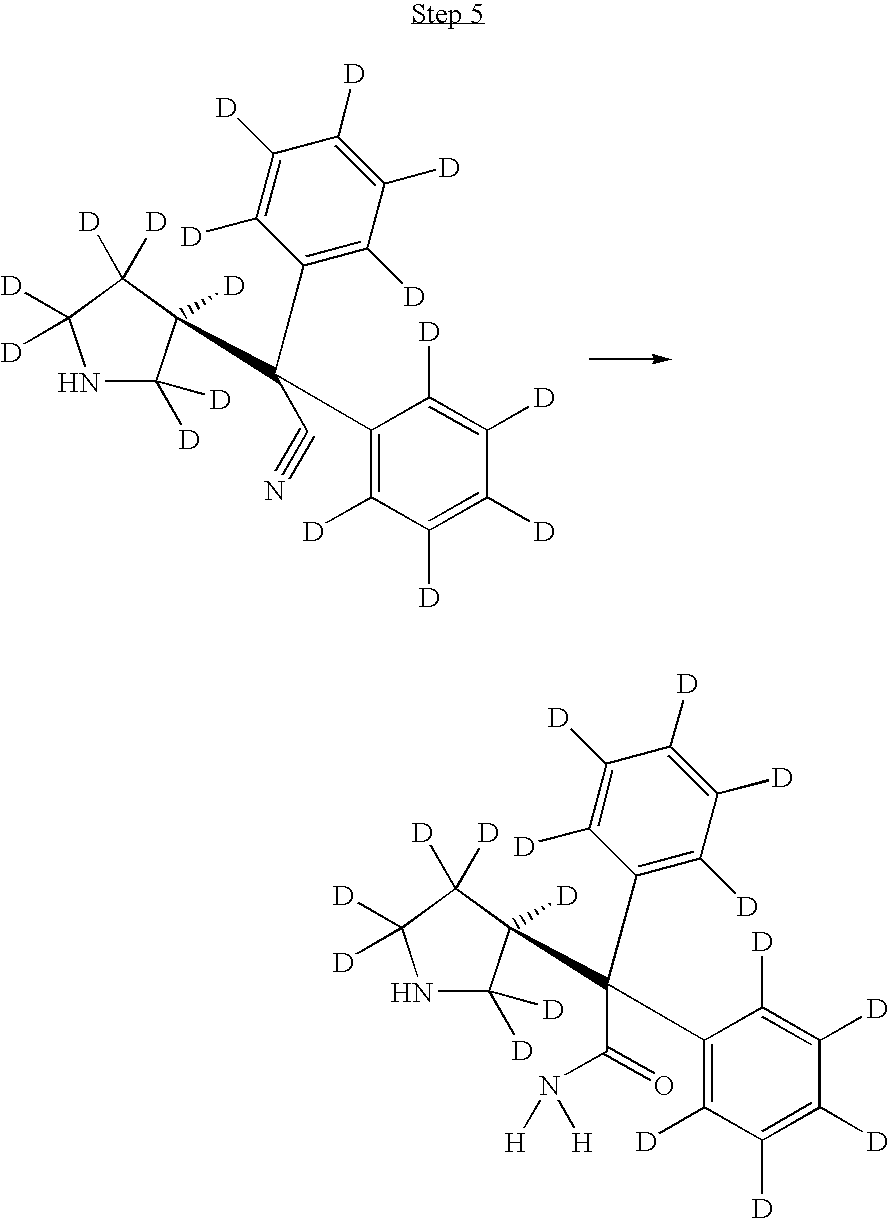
C1([D])([D])NC([D])([D])C([D])([D])C1([D])C(C1=C([D])C([D])=C([D])C([D])=C1[D])(C1=C([D])C([D])=C([D])C([D])=C1[D])C#N.C1([D])([D])NC([D])([D])C([D])([D])C1([D])C(C1=C([D])C([D])=C([D])C([D])=C1[D])(C1=C([D])C([D])=C([D])C([D])=C1[D])C(=O)N([H])[H]
